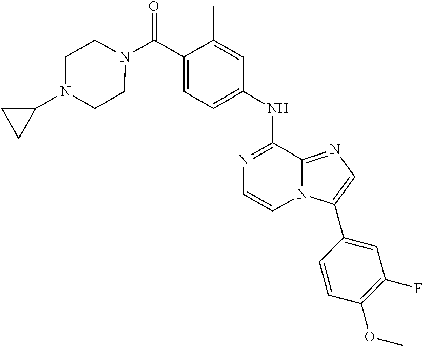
C1(C)=CC(NC2=NC=CN3C2=NC=C3C2=CC(F)=C(OC)C=C2)=CC=C1C(N1CCN(C2CC2)CC1)=O
